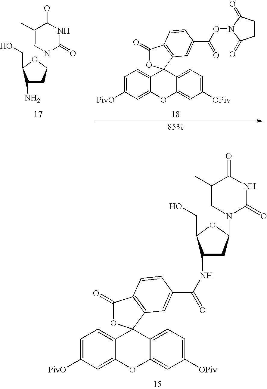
C1=C([PivO])C=C2C(=C1)C1(C3=CC=C([OPiv])C=C3O2)OC(=O)C2=C1C=C(C(=O)NC1CC(N3C(=O)NC(=O)C(C)=C3)OC1CO)C=C2.C1(N)CC(N2C(=O)NC(=O)C(C)=C2)OC1CO.C1=C([PivO])C=C2C(=C1)C1(C3=CC=C([OPiv])C=C3O2)OC(=O)C2=C1C=C(C(=O)ON1C(=O)CCC1=O)C=C2
